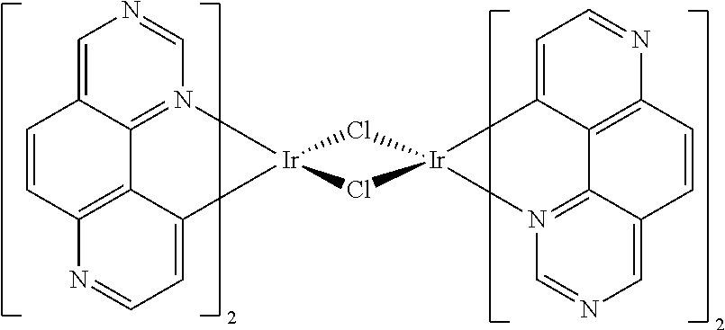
C1=C2C3=N(C=N1)[Ir]1(C4=CC=NC(=C34)C=C2)Cl[Ir]2(Cl1)N1=C3C(=CN=C1)C=CC1=C3C2=CC=N1
